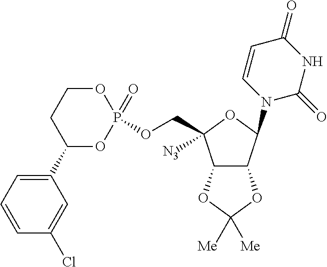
O(CC1([N3])C2C(C(N3C=CC(=O)NC3=O)O1)OC([Me])([Me])O2)P1(=O)OCCC(C2=CC=CC(Cl)=C2)O1
